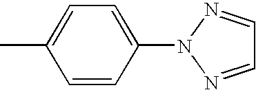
C1=NN(C2=CC=C(C)C=C2)N=C1
